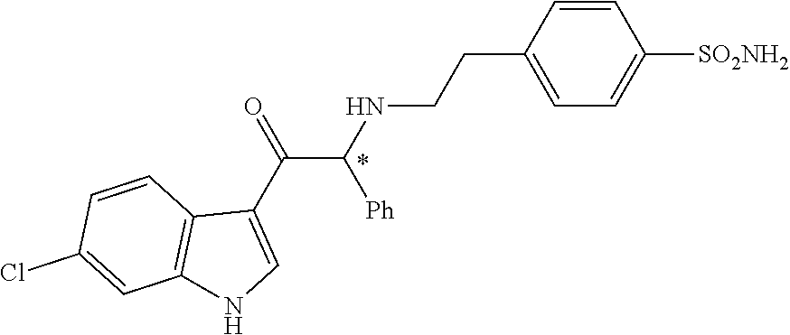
C1=CC(CCNC(C(C2=CNC3=C2C=CC(Cl)=C3)=O)[Ph])=CC=C1[SO2NH2]
